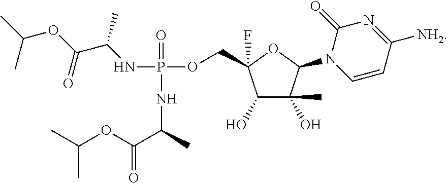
P(=O)(NC(C(OC(C)C)=O)C)(OCC1(F)C(O)C(O)(C)C(N2C=CC([NH2])=NC2=O)O1)NC(C(OC(C)C)=O)C
